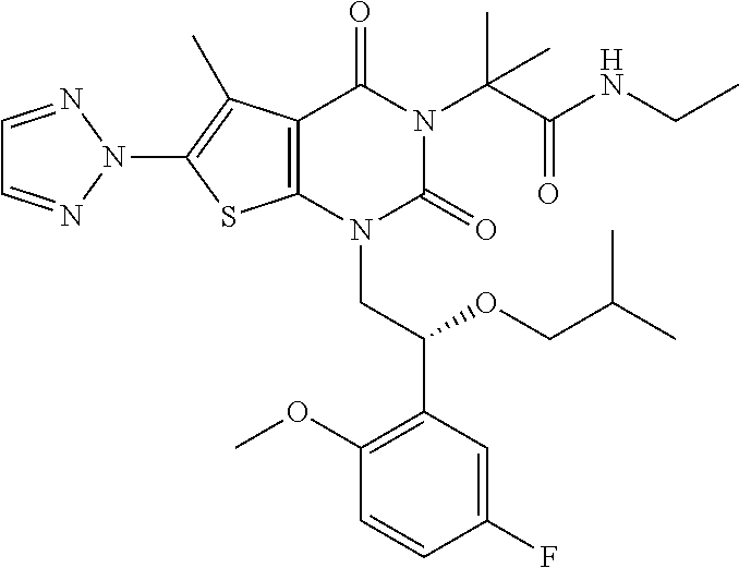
C12=C(N(CC(C3=C(OC)C=CC(F)=C3)OCC(C)C)C(=O)N(C(C(NCC)=O)(C)C)C1=O)SC(N1N=CC=N1)=C2C
